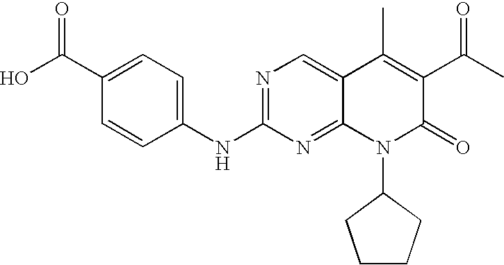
C1(C(O)=O)=CC=C(NC2=NC=C3C(=N2)N(C2CCCC2)C(=O)C(C(C)=O)=C3C)C=C1
